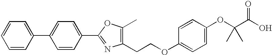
C1=CC(C2=CC=C(C3=NC(CCOC4=CC=C(OC(C)(C)C(=O)O)C=C4)=C(C)O3)C=C2)=CC=C1
